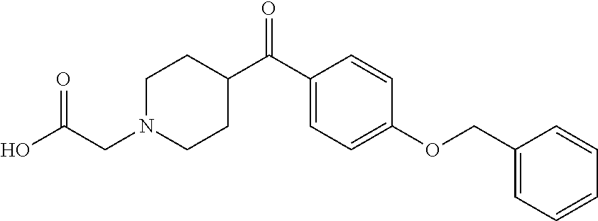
C1N(CC(O)=O)CCC(C(C2=CC=C(OCC3=CC=CC=C3)C=C2)=O)C1
